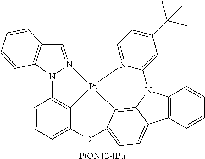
C1=N2N(C3=C1C=CC=C3)C1=C3[Pt]24C2=C5N(C6=C(C5=CC=C2OC3=CC=C1)C=CC=C6)C1=CC(C(C)(C)C)=CC=N41.[PtON12-tBu]
